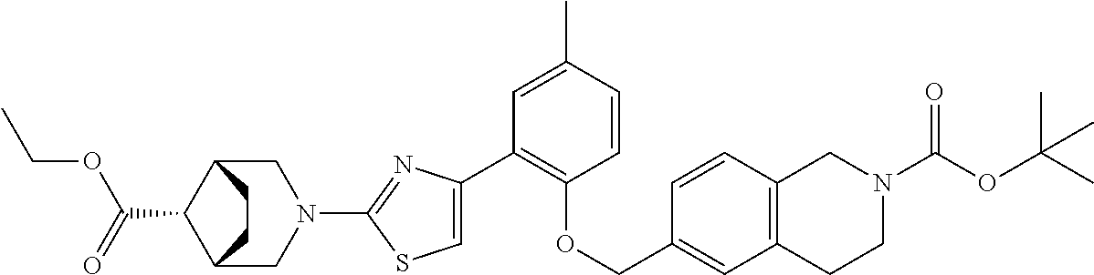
C1(C2=C(OCC3=CC4=C(C=C3)CN(C(=O)OC(C)(C)C)CC4)C=CC(C)=C2)=CSC(N2CC3C(C(=O)OCC)C(C2)CC3)=N1
